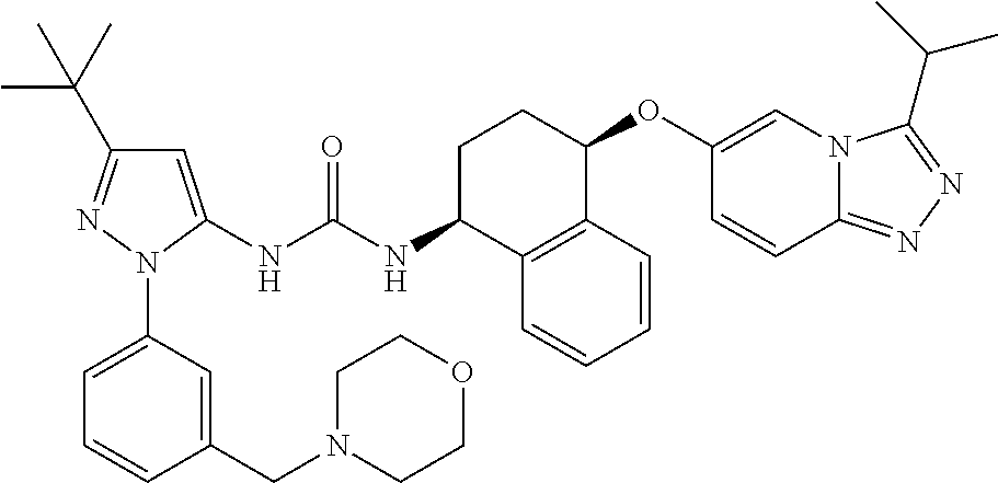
C1=C(NC(NC2C3=C(C(OC4=CN5C(=NN=C5C(C)C)C=C4)CC2)C=CC=C3)=O)N(C2=CC=CC(CN3CCOCC3)=C2)N=C1C(C)(C)C
